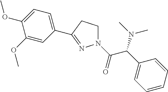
N1(C(C(C2=CC=CC=C2)N(C)C)=O)CCC(C2=CC=C(OC)C(OC)=C2)=N1
